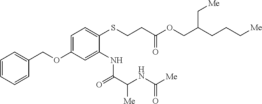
C1=CC=CC(COC2=CC=C(SCCC(OCC(CCC[Me])C[Me])=O)C(NC(=O)C(NC([Me])=O)[Me])=C2)=C1
